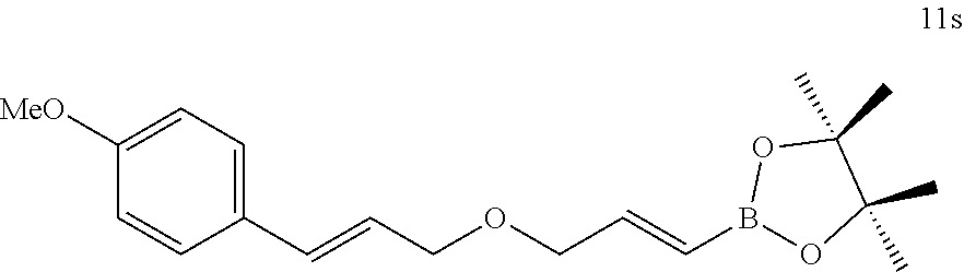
C1([MeO])=CC=C(C=CCOCC=CB2OC(C)(C)C(C)(C)O2)C=C1
